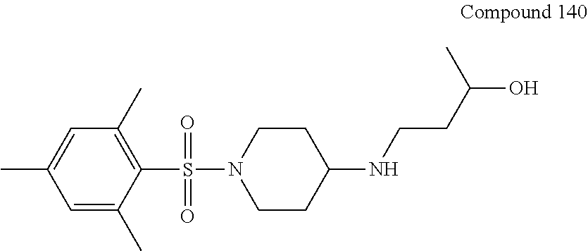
C1=C(C)C(S(=O)(=O)N2CCC(NCCC(C)O)CC2)=C(C)C=C1C
